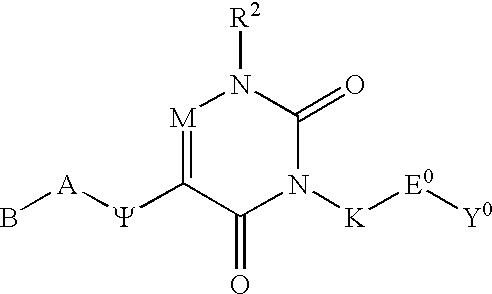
[M]1=C([Y][A]B)C(=O)N([K][E0][Y0])C(=O)N1[R2]
